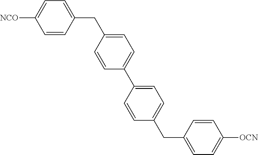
C1=CC(CC2=CC=C(C3=CC=C(CC4=CC=C([OCN])C=C4)C=C3)C=C2)=CC=C1[NCO]
